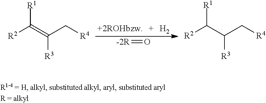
[H2].[R1]C(=C(C[R4])[R3])[R2].[-2R]=O.[R1]C(C(C[R4])[R3])[R2]
